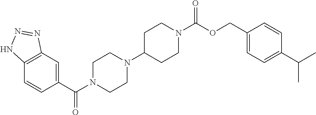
C12=C(C=C(C(N3CCN(C4CCN(C(OCC5=CC=C(C(C)C)C=C5)=O)CC4)CC3)=O)C=C1)N=NN2
